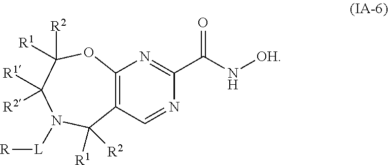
C12=C(C=NC(C(=O)N[OH])=N1)C([R1])([R2])N([L][R])C([R1])([R2])C([R1])([R2])O2
